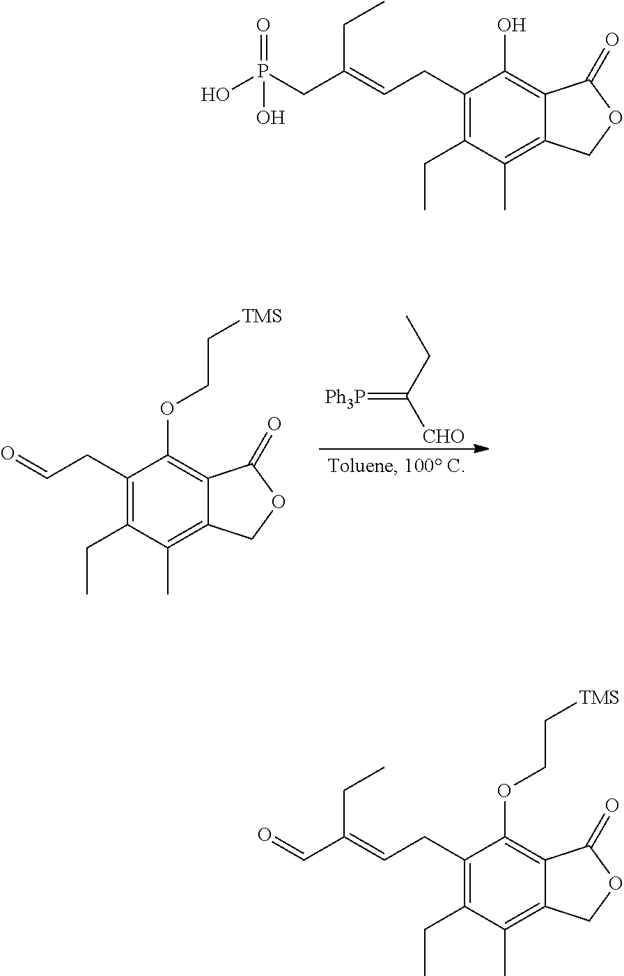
[Ph3P]=C(CC)[CHO].C1(CC=O)=C(CC)C(C)=C2C(=C1OCC[TMS])C(=O)OC2.C1(CC=C(CP(O)(=O)O)CC)=C(CC)C(C)=C2C(=C1O)C(=O)OC2.C1(CC=C(C=O)CC)=C(CC)C(C)=C2C(=C1OCC[TMS])C(=O)OC2
